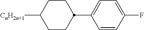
C1CC(C2=CC=C(F)C=C2)CCC1[CnH2n+1]
